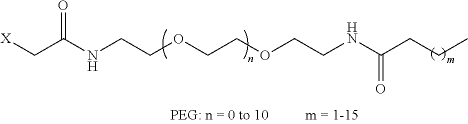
[X]CC(NCCOCCOCCNC(CCC)=O)=O
